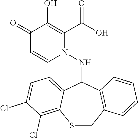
C1(=O)C=CN(NC2C3=CC=C(Cl)C(Cl)=C3SCC3=C2C=CC=C3)C(C(O)=O)=C1O
